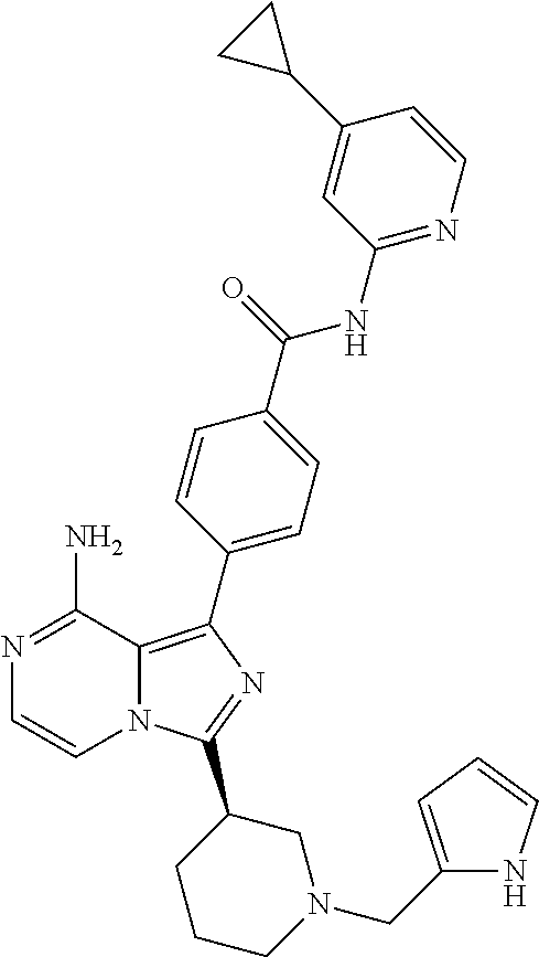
N1=C(N)C2=C(C3=CC=C(C(=O)NC4=NC=CC(C5CC5)=C4)C=C3)N=C(C3CCCN(CC4=CC=CN4)C3)N2C=C1
